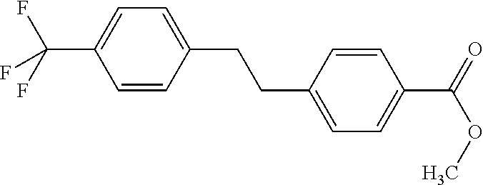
C1=C(C(F)(F)F)C=CC(CCC2=CC=C(C(OC)=O)C=C2)=C1
